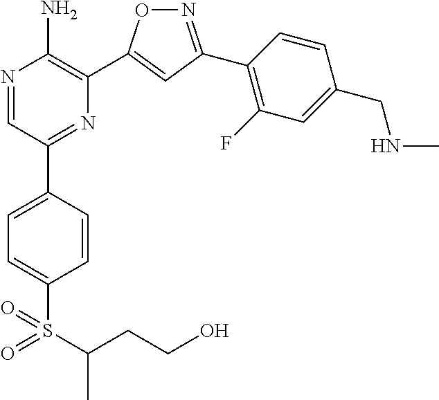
N1=C(C2=C(F)C=C(CNC)C=C2)C=C(C2=C(N)N=CC(C3=CC=C(S(=O)(=O)C(CCO)C)C=C3)=N2)O1
